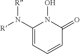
C1(N([R])[R])=CC=CC(=O)N1O
